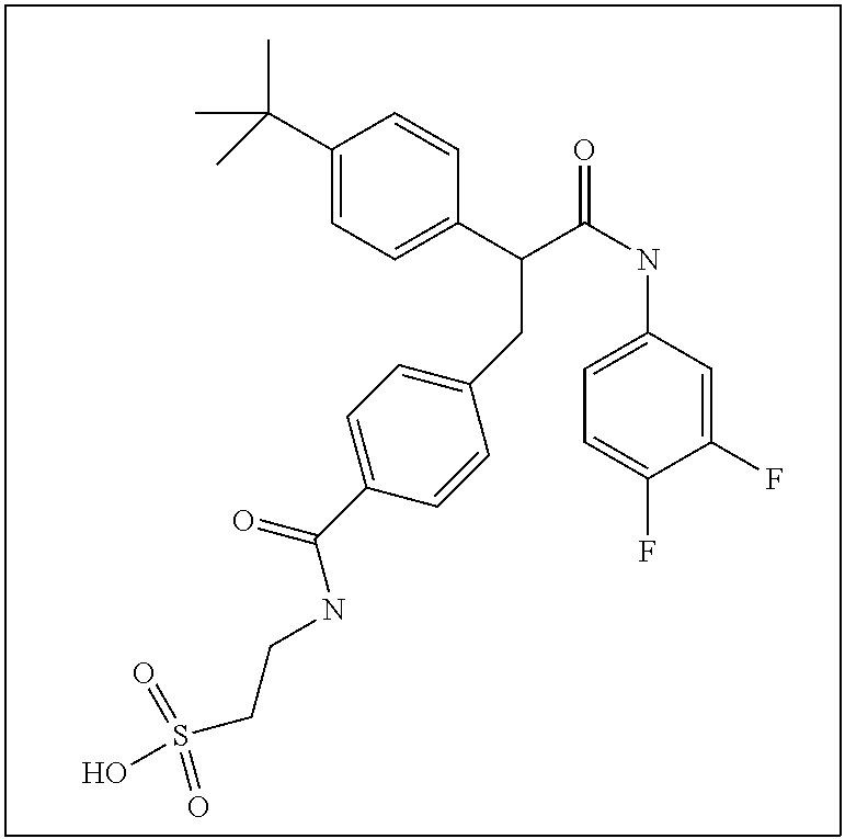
C1=C(C(C(NC2=CC=C(F)C(F)=C2)=O)CC2=CC=C(C(=O)NCCS(O)(=O)=O)C=C2)C=CC(C(C)(C)C)=C1
